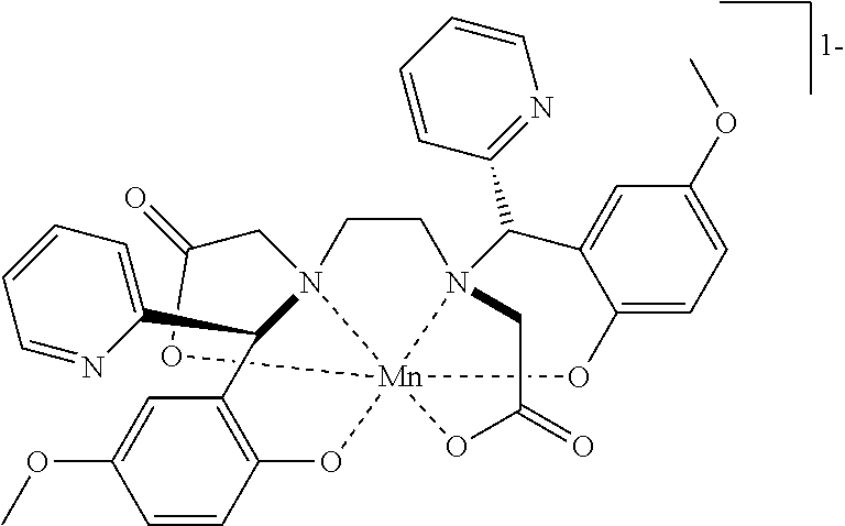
C1=CC=NC(C2C3=C(C=CC(OC)=C3)O[Mn]3456N(C(C7=NC=CC=C7)C7=CC(OC)=CC=C7O3)(CCN24CC(=O)O5)CC(=O)O6)=C1
